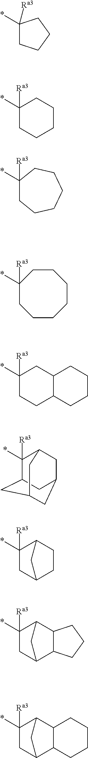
C1(*)([Ra3])CCCC1.C1(*)([Ra3])CCCCC1.C1(*)([Ra3])CCCCCC1.C1(*)([Ra3])CCCCCCC1.C1(*)([Ra3])CCC2C(C1)CCCC2.C1(*)([Ra3])C2CC3CC(CC1C3)C2.C1C2CC(*)([Ra3])C(C1)C2.C12C3CC(*)([Ra3])C(C1CCC2)C3.C12C3CC(*)([Ra3])C(C1CCCC2)C3
